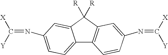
C12=CC=C(N=C([X])[Y])C=C1C([R])([R])C1=C2C=CC(N=C([X])[Y])=C1
